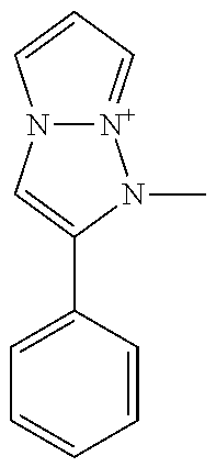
N12[N+](=CC=C1)N(C)C(C1=CC=CC=C1)=C2
